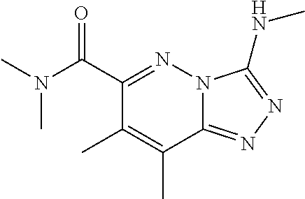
N(C(C1=NN2C(=NN=C2NC)C(C)=C1C)=O)(C)C
